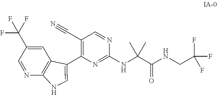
C1=C(C(F)(F)F)C=NC2=C1C(C1=C(C#N)C=NC(NC(C(NCC(F)(F)F)=O)(C)C)=N1)=CN2
